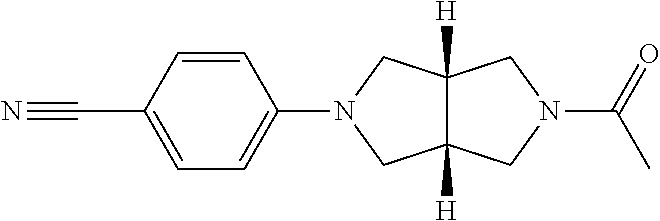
C1=C(C#N)C=CC(N2CC3([H])C([H])(C2)CN(C(C)=O)C3)=C1
